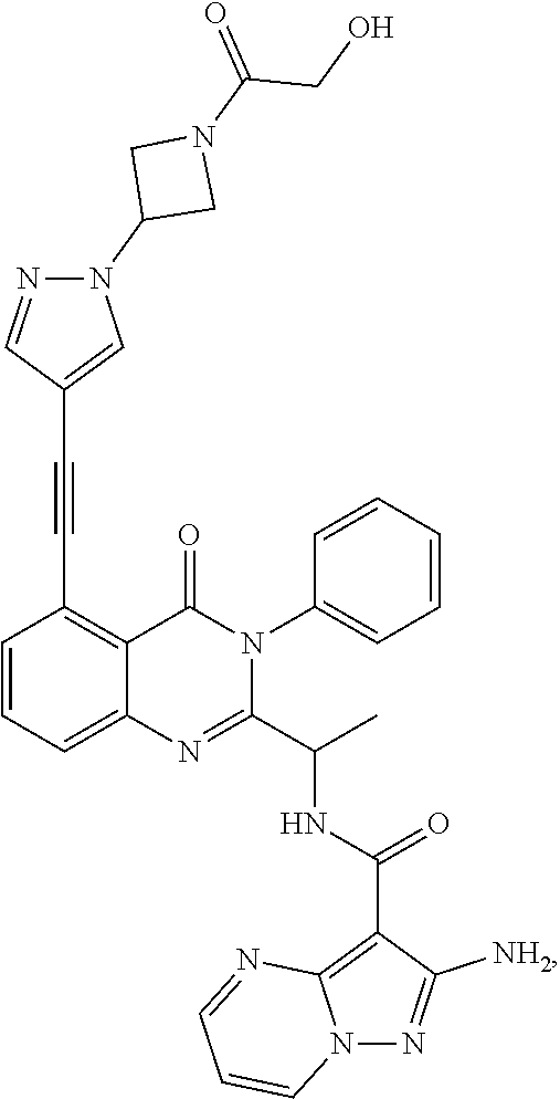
C1=CC=C2C(=C1C#CC1=CN(C3CN(C(=O)CO)C3)N=C1)C(=O)N(C1=CC=CC=C1)C(C(C)NC(C1=C3N(N=C1[NH2])C=CC=N3)=O)=N2
